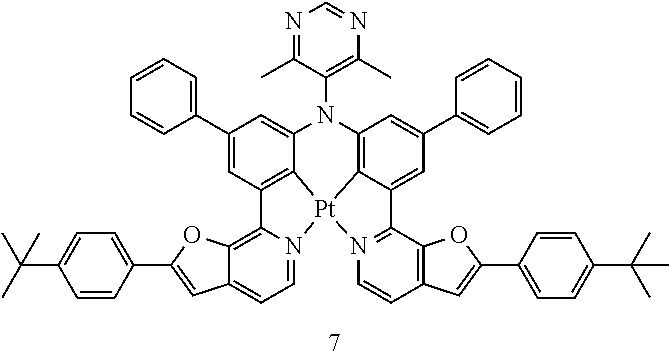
C1(C2=CC=CC=C2)=CC2=C3C(=C1)N(C1=C(C)N=CN=C1C)C1=C4C(=CC(C5=CC=CC=C5)=C1)C1=N(C=CC5=C1OC(C1=CC=C(C(C)(C)C)C=C1)=C5)[Pt]34N1=CC=C3C(=C21)OC(C1=CC=C(C(C)(C)C)C=C1)=C3
